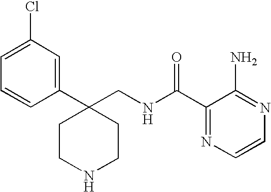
C1CC(C2=CC(Cl)=CC=C2)(CNC(C2=NC=CN=C2N)=O)CCN1
